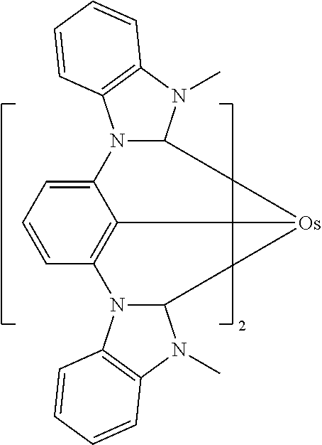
N12C(N(C)C3=C1C=CC=C3)[Os]1C3N(C4=C1C2=CC=C4)C1=C(N3C)C=CC=C1
